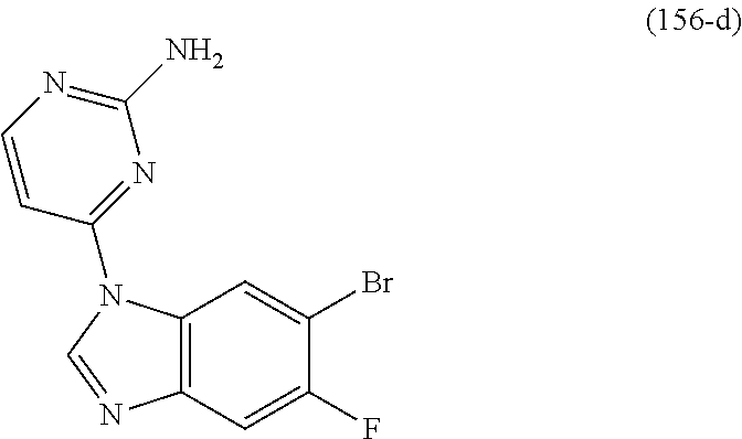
C12=C(C=C(F)C(Br)=C1)N=CN2C1=NC(N)=NC=C1
